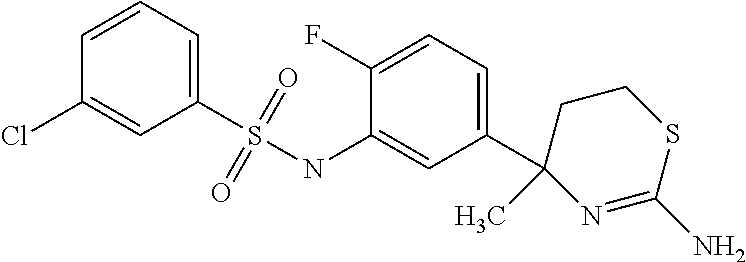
C1(S(NC2=CC(C3(C)N=C(N)SCC3)=CC=C2F)(=O)=O)=CC=CC(Cl)=C1
